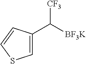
C([BF3K])([CF3])C1=CSC=C1
